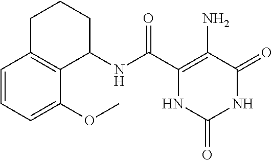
C1(NC(C2=C(N)C(=O)NC(=O)N2)=O)CCCC2=C1C(OC)=CC=C2
